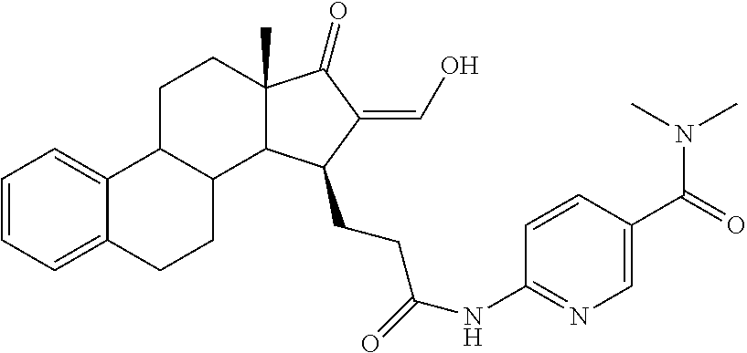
C1=CC=C2C(=C1)C1C(CC2)C2C(C)(CC1)C(=O)C(=CO)C2CCC(=O)NC1=NC=C(C(=O)N(C)C)C=C1
